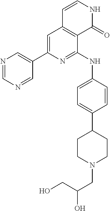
C1(C2=CC3=C(C(NC4=CC=C(C5CCN(CC(O)CO)CC5)C=C4)=N2)C(=O)NC=C3)=CN=CN=C1
